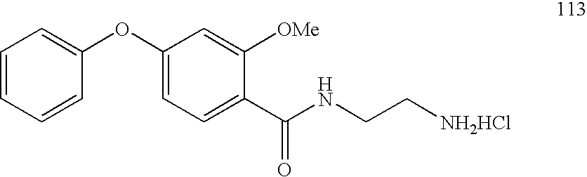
C1=CC=CC(OC2=CC=C(C(NCC[NH2HCl])=O)C([OMe])=C2)=C1
